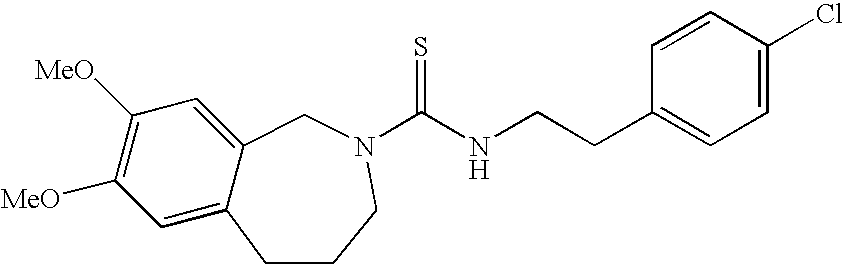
C1([MeO])=C([MeO])C=C2C(=C1)CCCN(C(NCCC1=CC=C(Cl)C=C1)=S)C2
